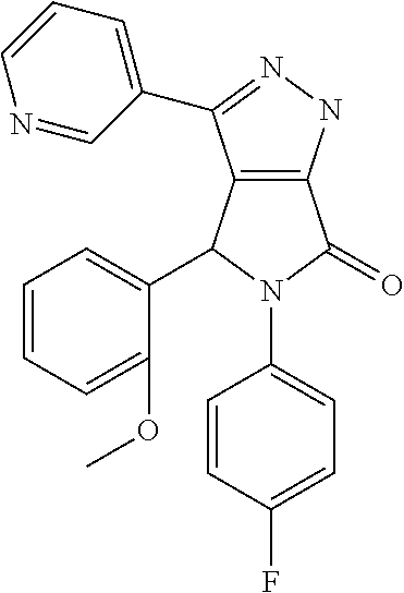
C12=C(NN=C1C1=CC=CN=C1)C(=O)N(C1=CC=C(F)C=C1)C2C1=CC=CC=C1OC
